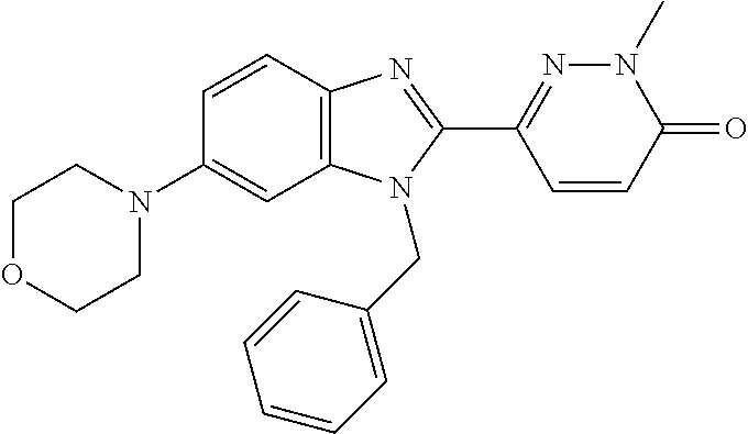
C1(N2CCOCC2)=CC2=C(C=C1)N=C(C1=NN(C)C(=O)C=C1)N2CC1=CC=CC=C1
